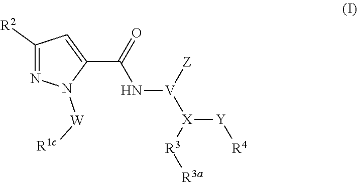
C1([R2])=NN([W][R1c])C(C(=O)N[V]([X]([R3][R3a])[Y][R4])[Z])=C1
